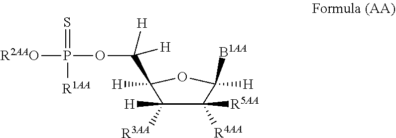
C1([R5AA])([R4AA])C([R3AA])([H])C(C(OP([R2AAO])(=S)[R1AA])([H])[H])([H])OC1([B1AA])[H]
